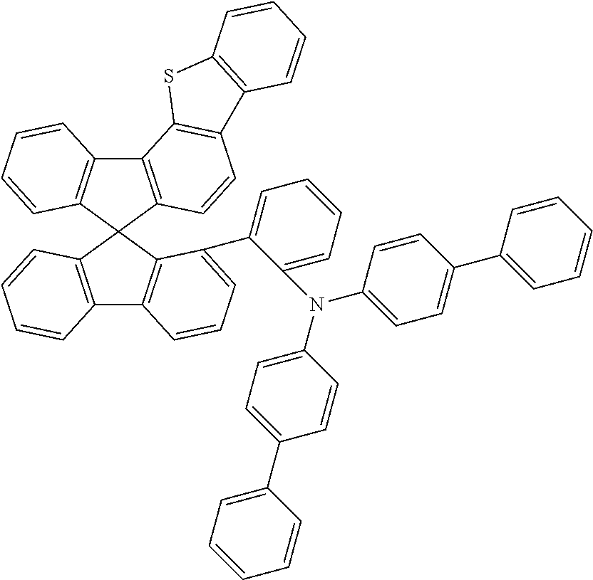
C12=C(C3(C4=C1C=CC=C4C1=CC=CC=C1N(C1=CC=C(C4=CC=CC=C4)C=C1)C1=CC=C(C4=CC=CC=C4)C=C1)C1=C(C4=C3C=CC=C4)C3=C(C=C1)C1=C(S3)C=CC=C1)C=CC=C2
